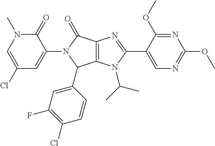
C1(Cl)=CN(C)C(=O)C(N2C(C3=CC(F)=C(Cl)C=C3)C3=C(C2=O)N=C(C2=CN=C(OC)N=C2OC)N3C(C)C)=C1
